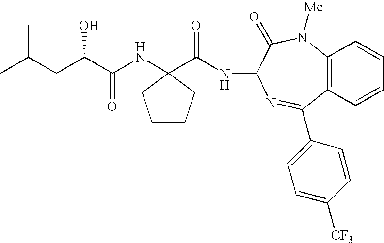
C(C(NC1(C(NC2C(=O)N([Me])C3=C(C(C4=CC=C([CF3])C=C4)=N2)C=CC=C3)=O)CCCC1)=O)(CC(C)C)O
